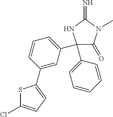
C1(=O)C(C2=CC=CC(C3=CC=C(Cl)S3)=C2)(C2=CC=CC=C2)NC(=N)N1C
